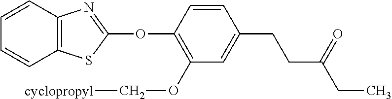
C1(OC2=NC3=C(S2)C=CC=C3)=C(OC[cyclopropyl])C=C(CCC(CC)=O)C=C1
